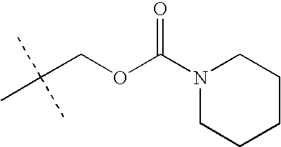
C(COC(N1CCCCC1)=O)(C)(C)C
